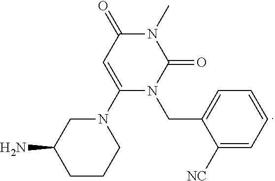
N1(C2=CC(=O)N(C)C(=O)N2CC2=CC=CC=C2[NC])CC(N)CCC1
